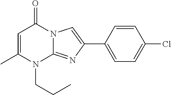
N12C(=NC(C3=CC=C(Cl)C=C3)=C1)N(CCC)C(C)=CC2=O
